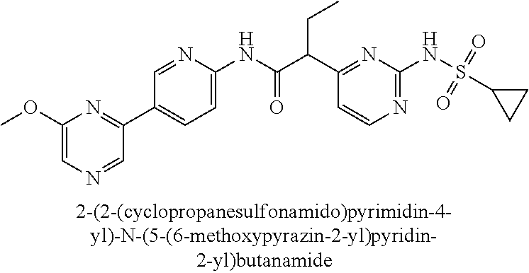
N1=C(NS(=O)(=O)C2CC2)N=C(C(C(NC2=CC=C(C3=NC(OC)=CN=C3)C=N2)=O)CC)C=C1
